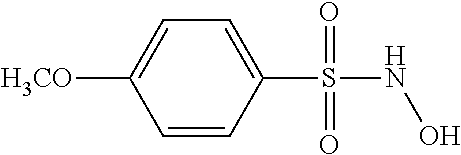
C1(S(NO)(=O)=O)=CC=C([H3CO])C=C1
